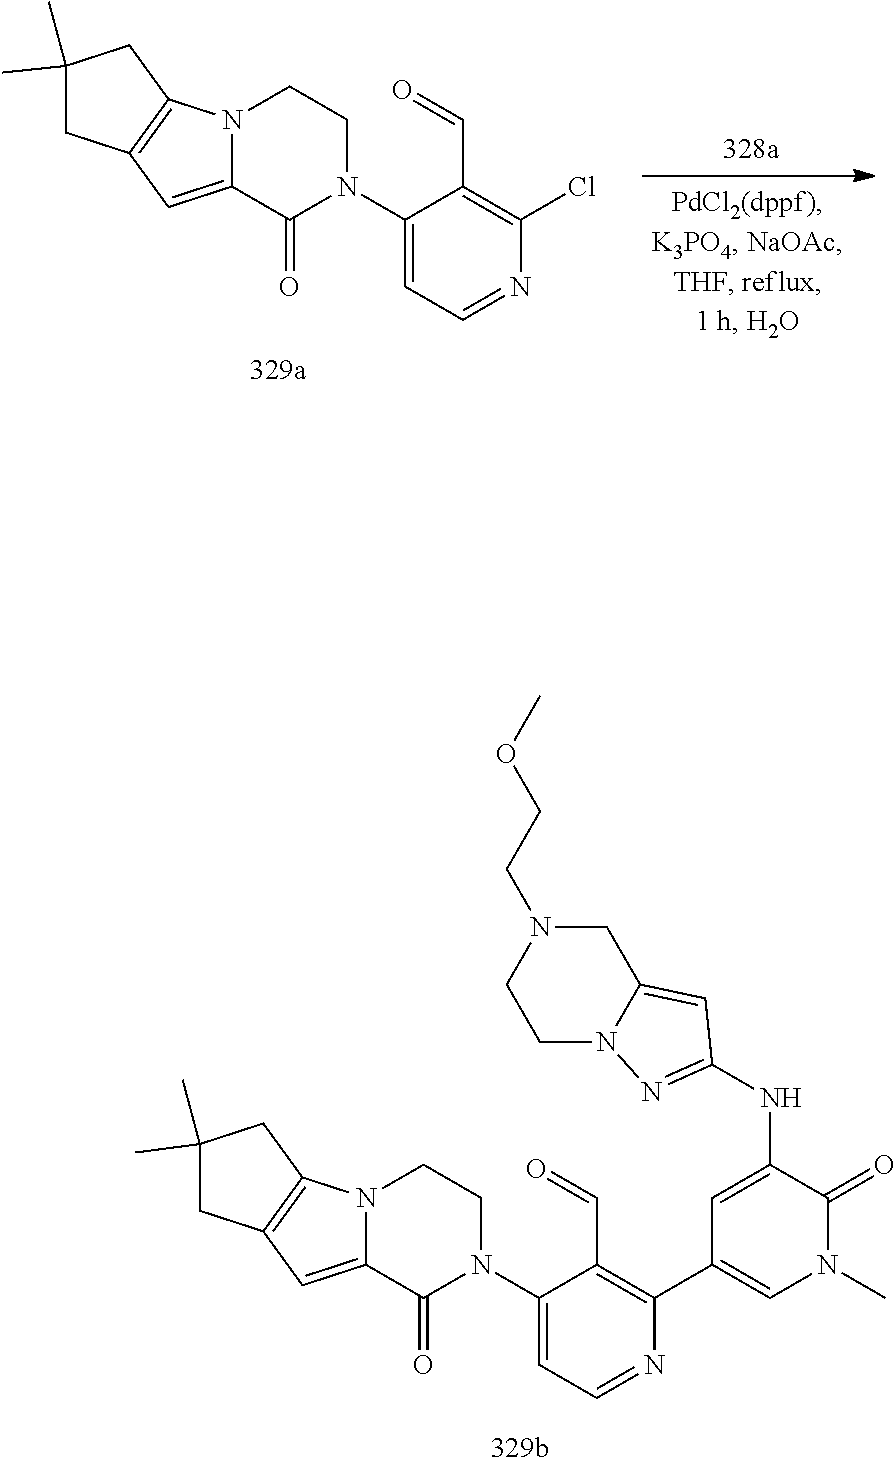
C1N(CCOC)CCN2C1=CC(NC1=CC(C3=C(C=O)C(N4CCN5C(=CC6=C5CC(C)(C)C6)C4=O)=CC=N3)=CN(C)C1=O)=N2.ClC1=C(C=O)C(N2CCN3C(=CC4=C3CC(C)(C)C4)C2=O)=CC=N1
